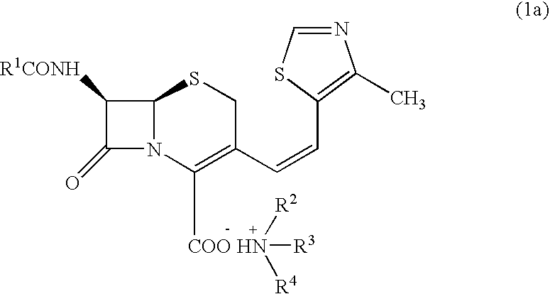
C1([R1CONH])C(=O)N2C1SCC(C=CC1=C(C)N=CS1)=C2[COO HN]([R3])([R2])[R4]
